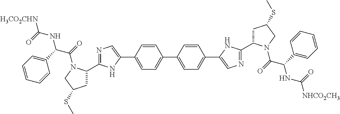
C1=C(C2=CN=C(C3CC(SC)CN3C(C(C3=CC=CC=C3)NC(=O)[H3CO2CHN])=O)N2)C=CC(C2=CC=C(C3=CN=C(C4CC(SC)CN4C(C(C4=CC=CC=C4)NC(=O)[NHCO2CH3])=O)N3)C=C2)=C1
